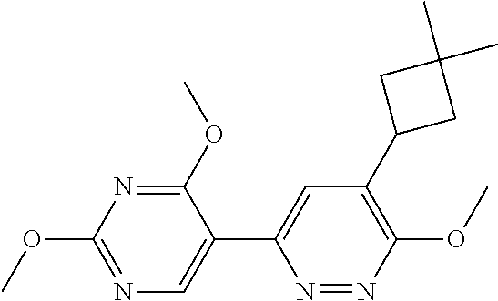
N1=C(OC)C(C2=CC(C3CC(C)(C)C3)=C(OC)N=N2)=CN=C1OC
